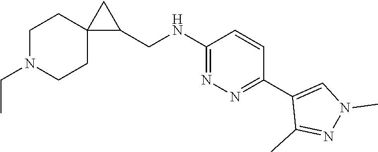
C1N(CC)CCC2(C1)C(CNC1=NN=C(C3=CN(C)N=C3C)C=C1)C2
